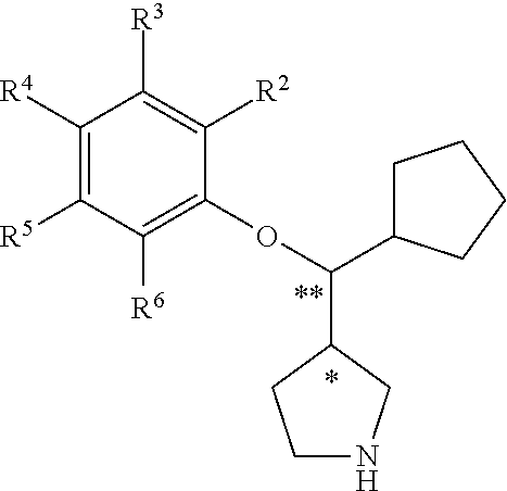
C1([R4])=C([R5])C([R6])=C(OC(C2CCNC2)C2CCCC2)C([R2])=C1[R3]
